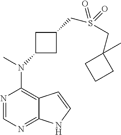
N1=CN=C2C(=C1N(C)C1CC(CS(=O)(=O)CC3(C)CCC3)C1)C=CN2
